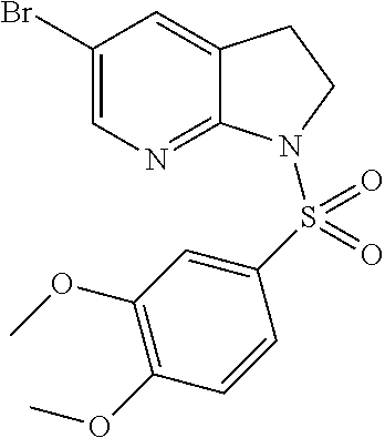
BrC1=CN=C2C(=C1)CCN2S(C1=CC(OC)=C(OC)C=C1)(=O)=O
